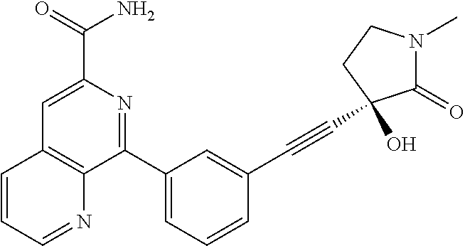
C1(C2=CC=CC(C#CC3(O)C(=O)N(C)CC3)=C2)=NC(C(=O)N)=CC2=C1N=CC=C2
